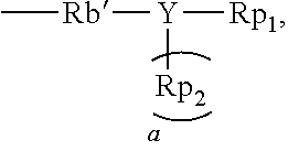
C[Rb][Y]([Rp1])[Rp2]
